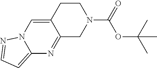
C12=CC=NN1C=C1C(=N2)CN(C(=O)OC(C)(C)C)CC1
